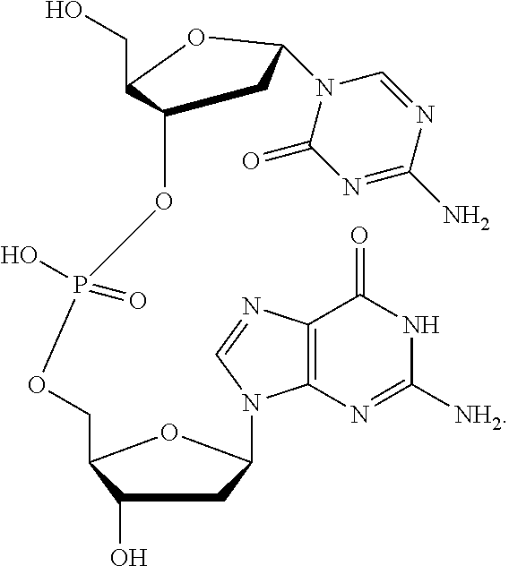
N1C([NH2])=NC2=C(C1=O)N=CN2C1CC(O)C(COP(O)(=O)OC2CC(N3C=NC(N)=NC3=O)OC2CO)O1
